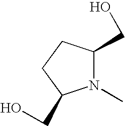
N1(C)C(CO)CCC1CO
